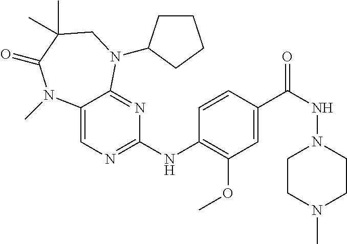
C1(NC2=C(OC)C=C(C(NN3CCN(C)CC3)=O)C=C2)=NC=C2C(=N1)N(C1CCCC1)CC(C)(C)C(=O)N2C
